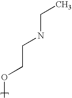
COCCNCC
